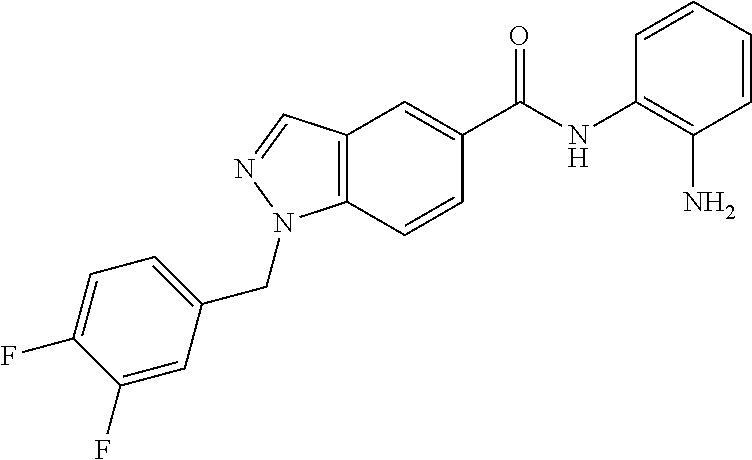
C12=C(C=CC(C(NC3=C(N)C=CC=C3)=O)=C1)N(CC1=CC=C(F)C(F)=C1)N=C2
